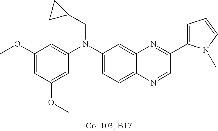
C1(OC)=CC(OC)=CC(N(C2=CC=C3C(=C2)N=C(C2=CC=CN2C)C=N3)CC2CC2)=C1
